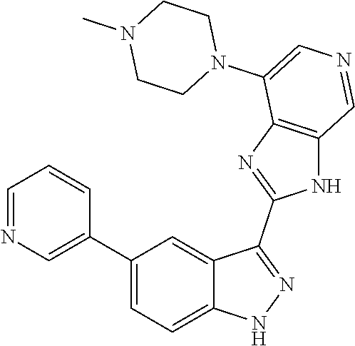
C1(C2=CN=CC=C2)=CC=C2C(=C1)C(C1=NC3=C(N1)C=NC=C3N1CCN(C)CC1)=NN2
